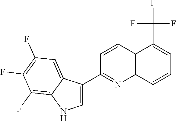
C12=C(C=CC(C3=CNC4=C(F)C(F)=C(F)C=C34)=N1)C(C(F)(F)F)=CC=C2
